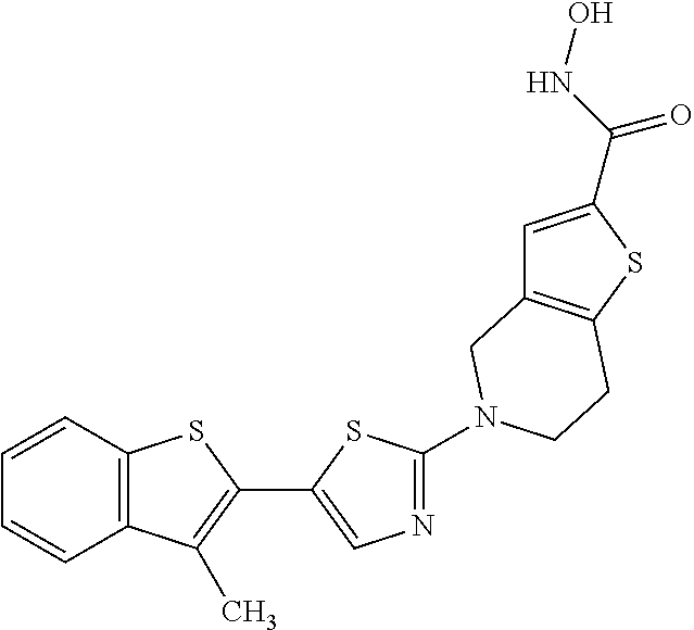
C12=C(C=CC=C1)SC(C1=CN=C(N3CC4=C(SC(C(NO)=O)=C4)CC3)S1)=C2C
